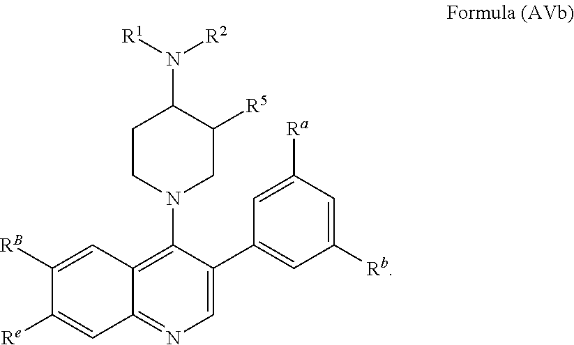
C1([RB])=CC2=C(N3CC([R5])C(N([R1])[R2])CC3)C(C3=CC([Rb])=CC([Ra])=C3)=CN=C2C=C1[Re]
